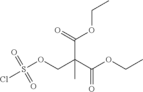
O(S(Cl)(=O)=O)CC(C(OCC)=O)(C(=O)OCC)C
